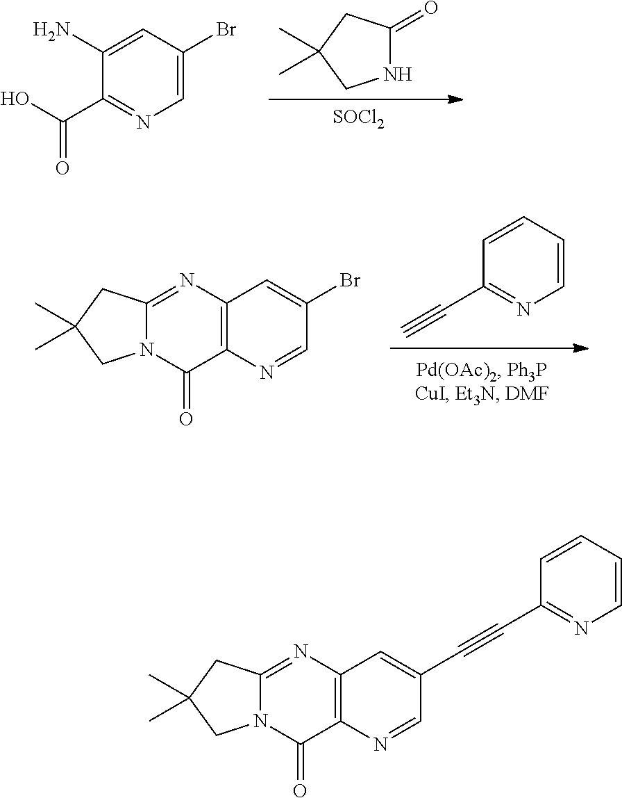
[SOCl2].N1C(=O)CC(C)(C)C1.C1(C(O)=O)=NC=C(Br)C=C1N.C1(C#C)=NC=CC=C1.C12=C(N=C3N(C1=O)CC(C)(C)C3)C=C(Br)C=N2.C12=C(N=C3N(C1=O)CC(C)(C)C3)C=C(C#CC1=NC=CC=C1)C=N2
